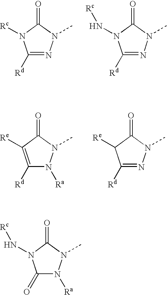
C1([Rd])=NN(C)C(=O)N1[Rc].C1([Rd])=NN(C)C(=O)N1N[Rc].C1([Rd])=NN(C)C(=O)C1[Re].C1([Rd])=C([Re])C(=O)N(C)N1[Ra].C1(=O)N([Ra])N(C)C(=O)N1N[Rc]
